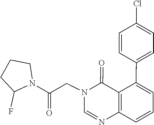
N1(CC(N2C(F)CCC2)=O)C=NC2=C(C1=O)C(C1=CC=C(Cl)C=C1)=CC=C2
